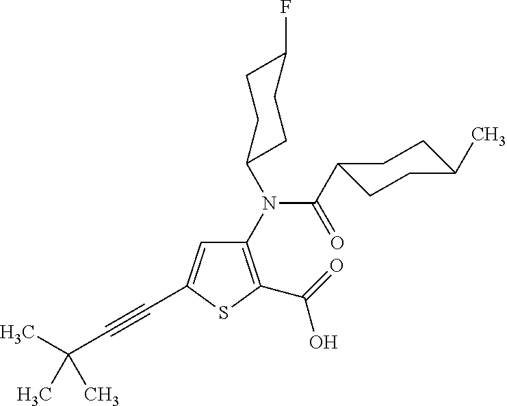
C1(N(C(=O)C2CCC(C)CC2)C2CCC(F)CC2)=C(C(=O)O)SC(C#CC(C)(C)C)=C1
